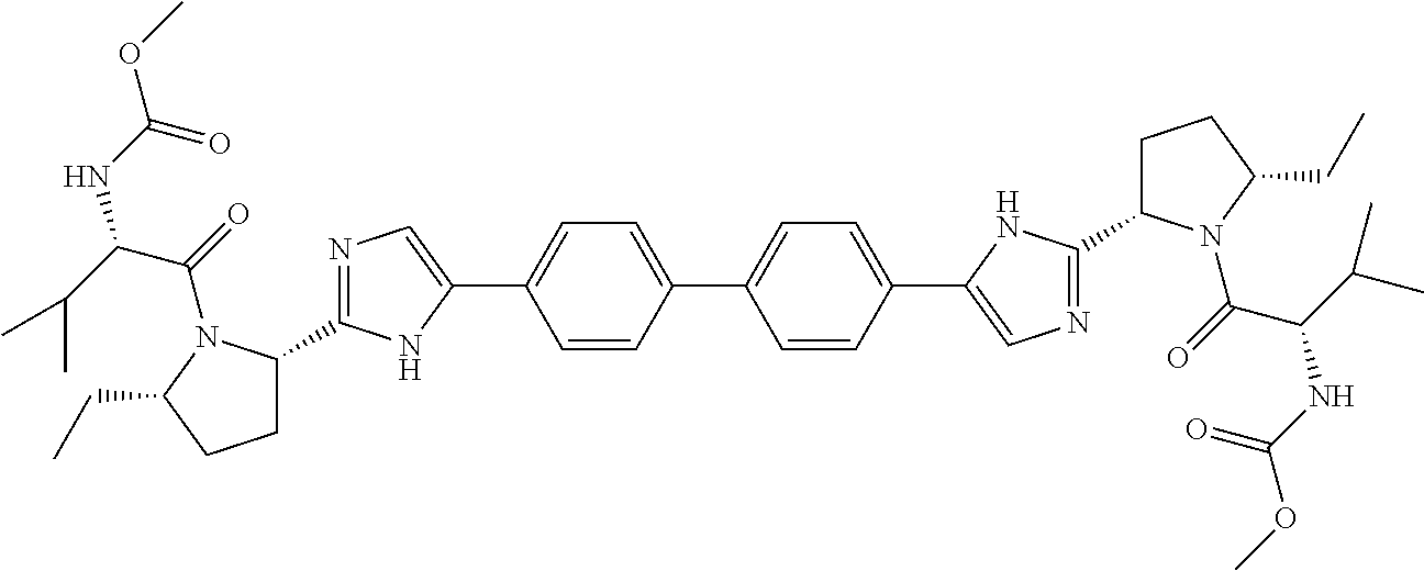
N1=C(C2CCC(CC)N2C(=O)C(C(C)C)NC(OC)=O)NC(C2=CC=C(C3=CC=C(C4=CN=C(C5CCC(CC)N5C(=O)C(C(C)C)NC(OC)=O)N4)C=C3)C=C2)=C1
